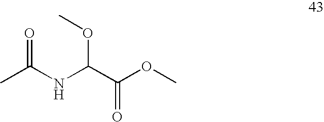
CC(NC(C(OC)=O)OC)=O
